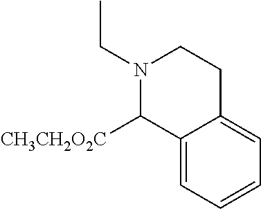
N1(CC)CCC2=CC=CC=C2C1[CH3CH2O2C]
